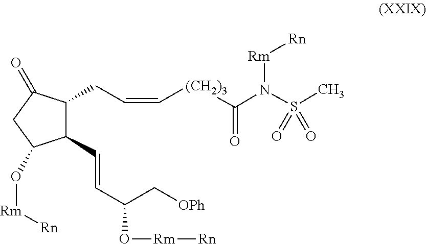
C1(C=CC(O[Rm][Rn])C[OPh])C(CC=C[(CH2)3]C(N(S(C)(=O)=O)[Rm][Rn])=O)C(=O)CC1O[Rm][Rn]
